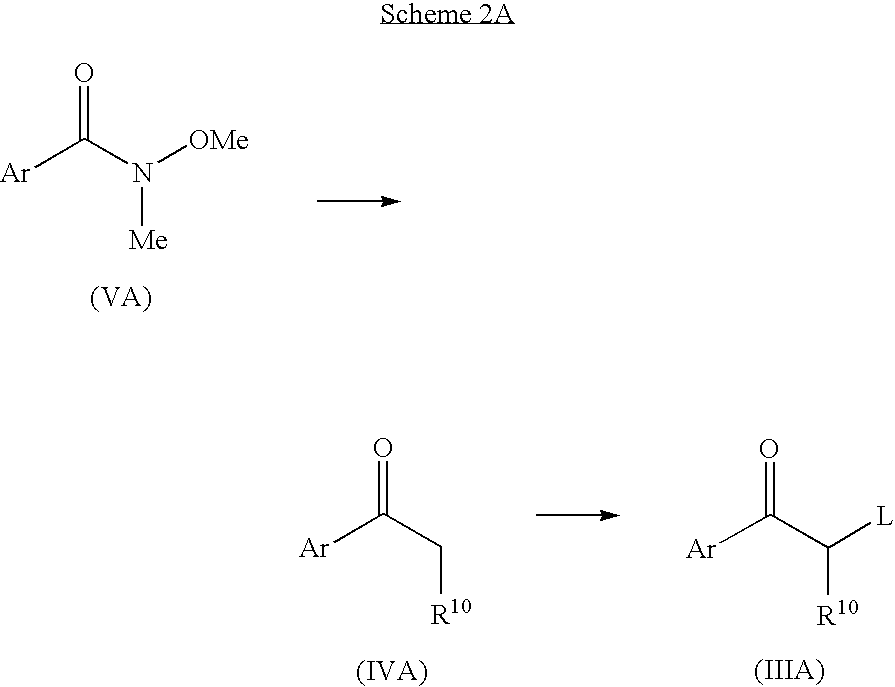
[Ar]C(N([OMe])[Me])=O.[Ar]C(C[R10])=O.[Ar]C(C([L])[R10])=O
